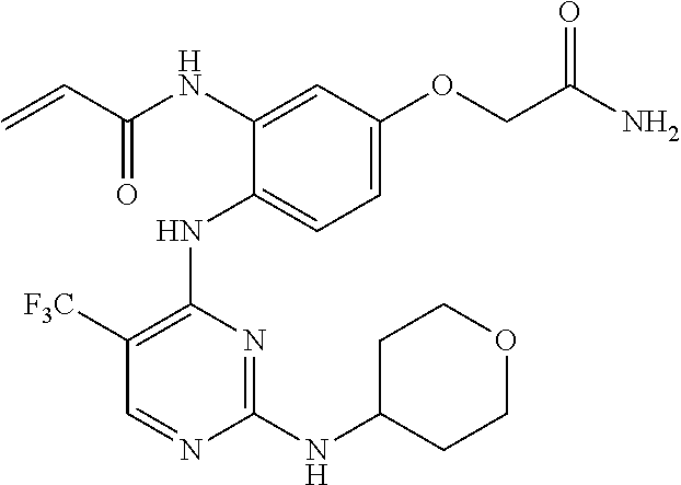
N(C1=CC(OCC(N)=O)=CC=C1NC1=C([F3C])C=NC(NC2CCOCC2)=N1)C(C=C)=O
